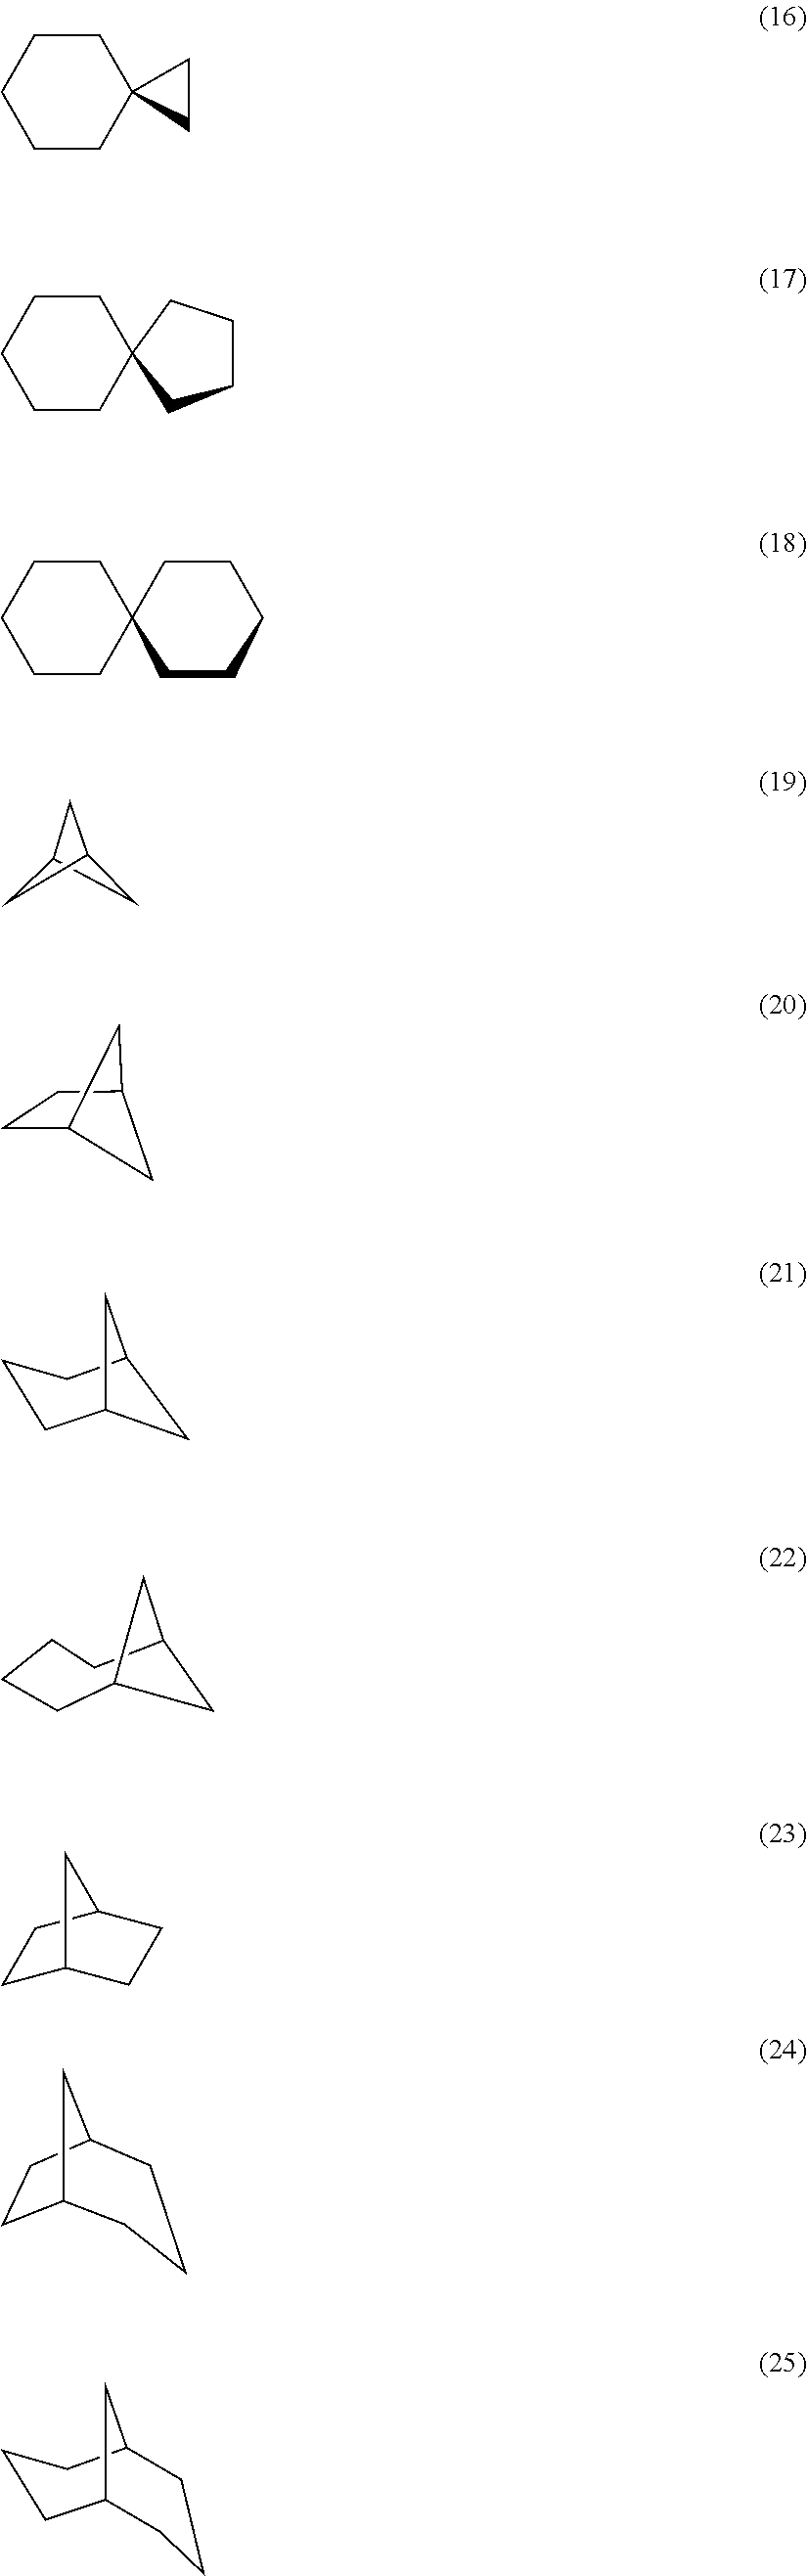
C1C2CC1C2.C1C2CCCC1C2.C1CCCC2CC1C2.C1C2CCC(C1)C2.C12CCC(C1)CCC2.C1CCC2CCCC1C2.C1CCCCC12CC2.C1CCCCC12CCCC2.C1CCCCC12CCCCC2.C12CCC(C1)C2
